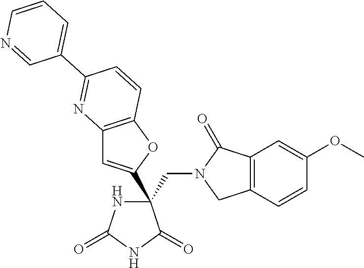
C(C1(C2=CC3=C(O2)C=CC(C2=CC=CN=C2)=N3)NC(=O)NC1=O)N1CC2=C(C1=O)C=C(OC)C=C2
